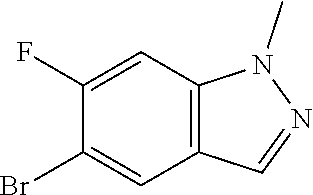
C1(F)=CC2=C(C=NN2C)C=C1Br
